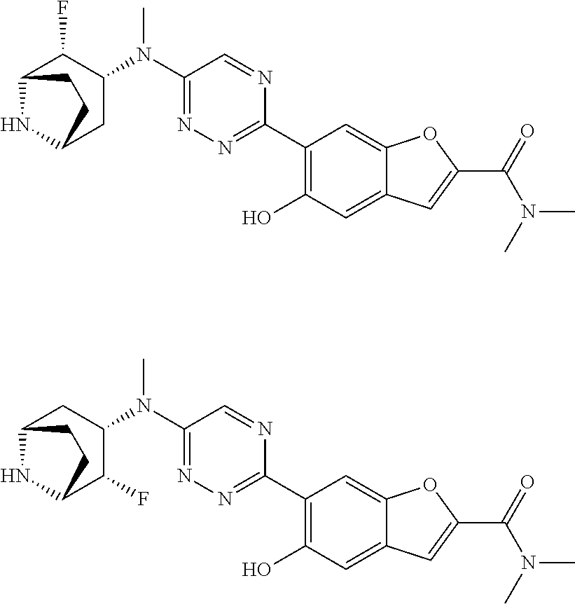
C12NC(CC(N(C3=NN=C(C4=C(O)C=C5C(=C4)OC(C(=O)N(C)C)=C5)N=C3)C)C1F)CC2.C12NC(C(F)C(N(C3=NN=C(C4=C(O)C=C5C(=C4)OC(C(=O)N(C)C)=C5)N=C3)C)C1)CC2
